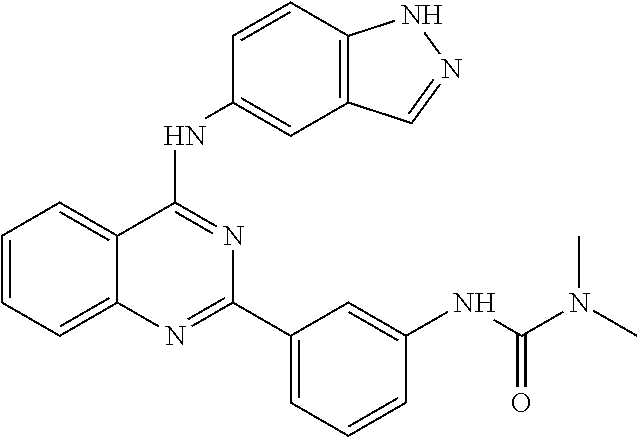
C1=CC=C2C(=C1)C(NC1=CC3=C(C=C1)NN=C3)=NC(C1=CC=CC(NC(=O)N(C)C)=C1)=N2
